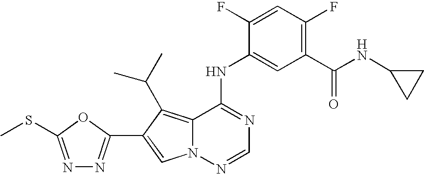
C12=C(C(C)C)C(C3=NN=C(SC)O3)=CN1N=CN=C2NC1=CC(C(NC2CC2)=O)=C(F)C=C1F
